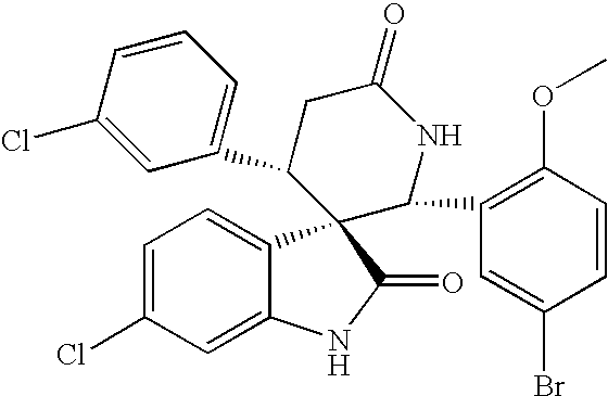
C1(C2CC(=O)NC(C3=C(OC)C=CC(Br)=C3)C23C2=CC=C(Cl)C=C2NC3=O)=CC=CC(Cl)=C1
